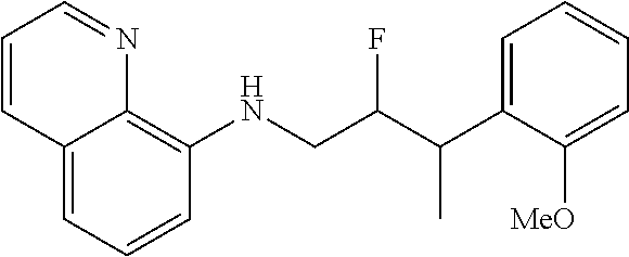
C1=CC=C2C(=C1NCC(C(C1=CC=CC=C1[MeO])C)F)N=CC=C2
